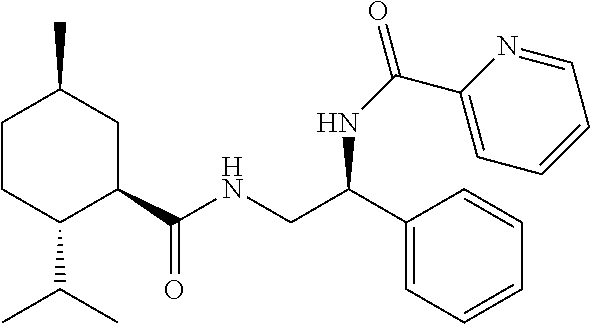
C1CC(C(C)C)C(C(NCC(C2=CC=CC=C2)NC(=O)C2=CC=CC=N2)=O)CC1C
